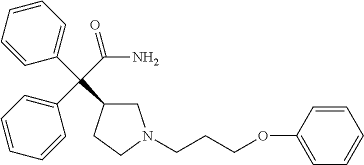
C1C(C(C2=CC=CC=C2)(C2=CC=CC=C2)C(N)=O)CCN1CCCOC1=CC=CC=C1
